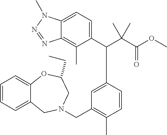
C12=CC=C(C(C(C(OC)=O)(C)C)C3=CC(CN4CC5=CC=CC=C5OC(CC)C4)=C(C)C=C3)C(C)=C1N=NN2C
